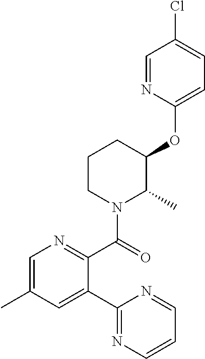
C1(OC2C(C)N(C(=O)C3=NC=C(C)C=C3C3=NC=CC=N3)CCC2)=CC=C(Cl)C=N1
